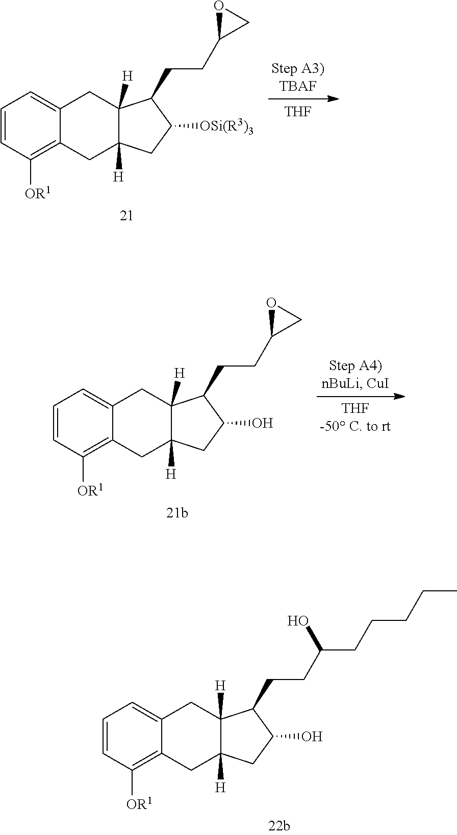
[THF].C1=CC([OR1])=C2C(=C1)CC1([H])C([H])(C2)CC([OSi(R3)3])C1CCC1OC1.[THF-50 C. to rt].C1=CC([OR1])=C2C(=C1)CC1([H])C([H])(C2)CC(O)C1CCC1OC1.C1=CC([OR1])=C2C(=C1)CC1([H])C([H])(C2)CC(O)C1CCC(CCCCC)O
